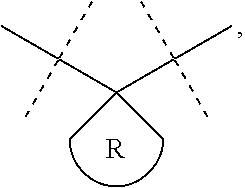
CC(C)(C(C)(C)C)C(C)(C)C.[R]
